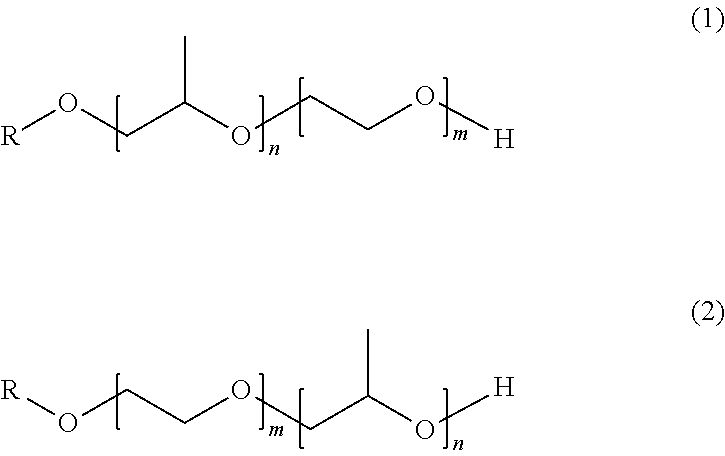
[R]OCC(OCCO[H])C.[R]OCCOCC(O[H])C
